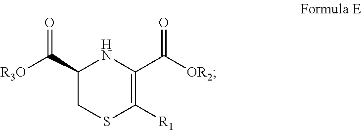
C1(C([R3O])=O)CSC([R1])=C(C([OR2])=O)N1
